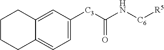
C1=C([C3]C(N[C6][R5])=O)C=C2C(=C1)CCCC2
